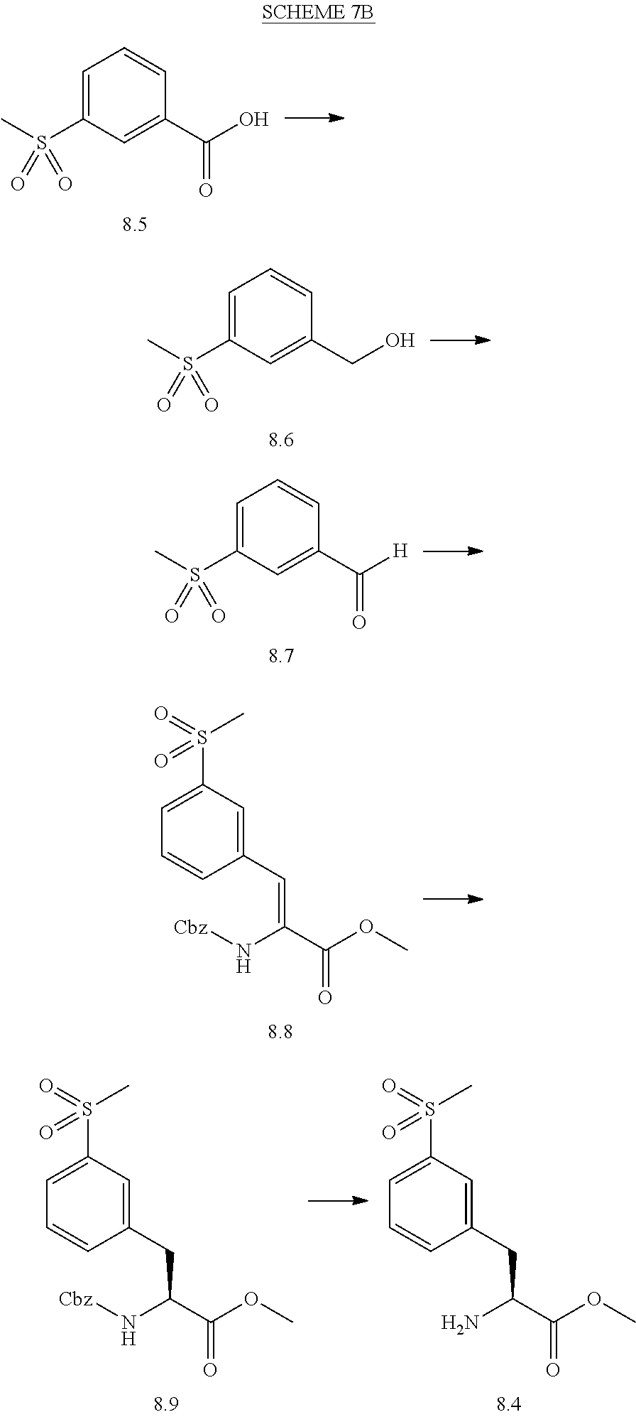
C1=C(S(C)(=O)=O)C=C(C(O)=O)C=C1.C1=C(S(C)(=O)=O)C=C(CO)C=C1.C1=C(S(C)(=O)=O)C=C(C([H])=O)C=C1.C1(C=C(C(OC)=O)N[Cbz])=CC(S(=O)(C)=O)=CC=C1.C1(CC(C(OC)=O)N[Cbz])=CC(S(=O)(C)=O)=CC=C1.C1(CC(C(OC)=O)N)=CC(S(=O)(C)=O)=CC=C1
